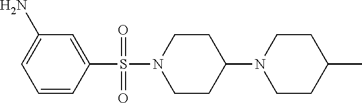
C1(N)=CC=CC(S(N2CCC(N3CCC(C)CC3)CC2)(=O)=O)=C1
